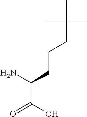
OC(=O)C(N)CCCC(C)(C)C
